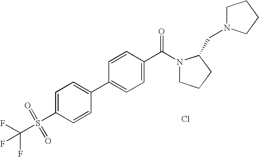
Cl.C1=C(S(C(F)(F)F)(=O)=O)C=CC(C2=CC=C(C(N3CCCC3CN3CCCC3)=O)C=C2)=C1
